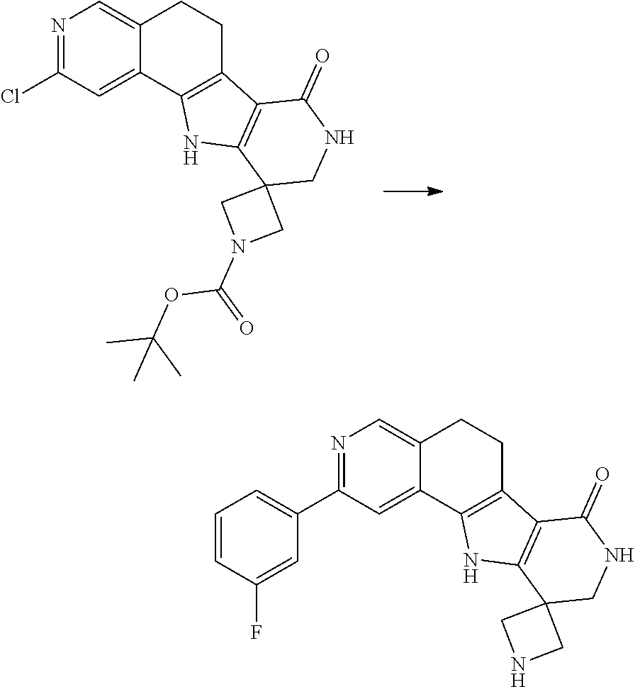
N1=C(Cl)C=C2C(=C1)CCC1=C2NC2=C1C(=O)NCC21CN(C(=O)OC(C)(C)C)C1.N1=C(C2=CC=CC(F)=C2)C=C2C(=C1)CCC1=C2NC2=C1C(=O)NCC21CNC1
